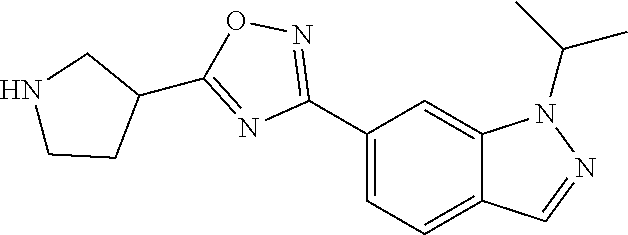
C1(C2=NOC(C3CNCC3)=N2)=CC=C2C(=C1)N(C(C)C)N=C2
